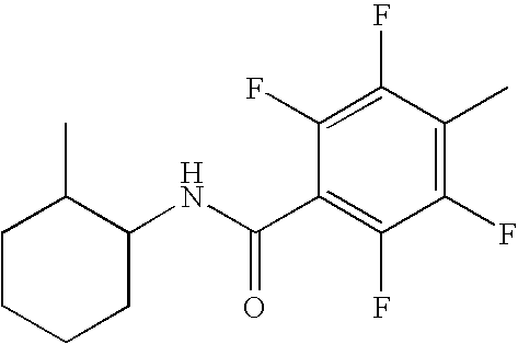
C1(C)C(NC(C2=C(F)C(F)=C(C)C(F)=C2F)=O)CCCC1
